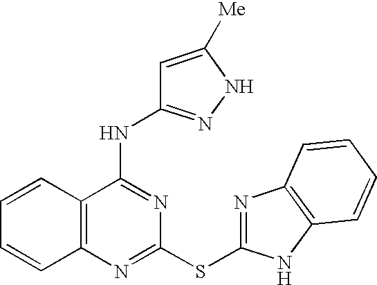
C1=CC2=C(C=C1)N=C(SC1=NC3=C(N1)C=CC=C3)N=C2NC1=NNC([Me])=C1
